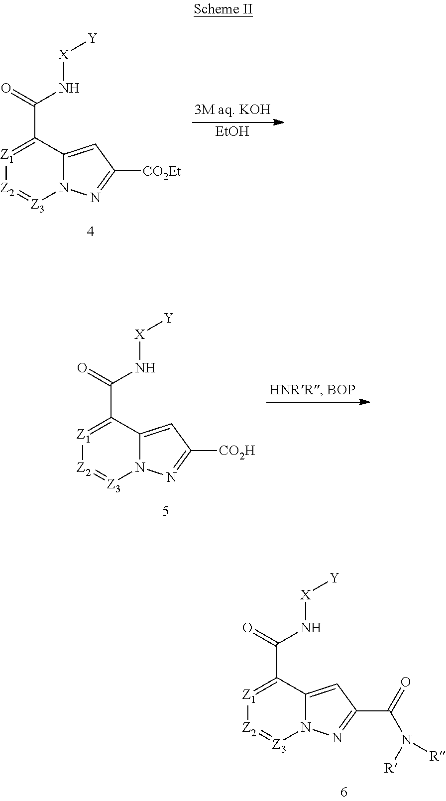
[Z1]1=C(C(=O)N[X][Y])C2=CC([CO2Et])=NN2[Z3]=[Z2]1.[EtOH].[Z1]1=C(C(=O)N[X][Y])C2=CC([CO2H])=NN2[Z3]=[Z2]1.[Z1]1=C(C(=O)N[X][Y])C2=CC(C(=O)N([R])[R])=NN2[Z3]=[Z2]1
